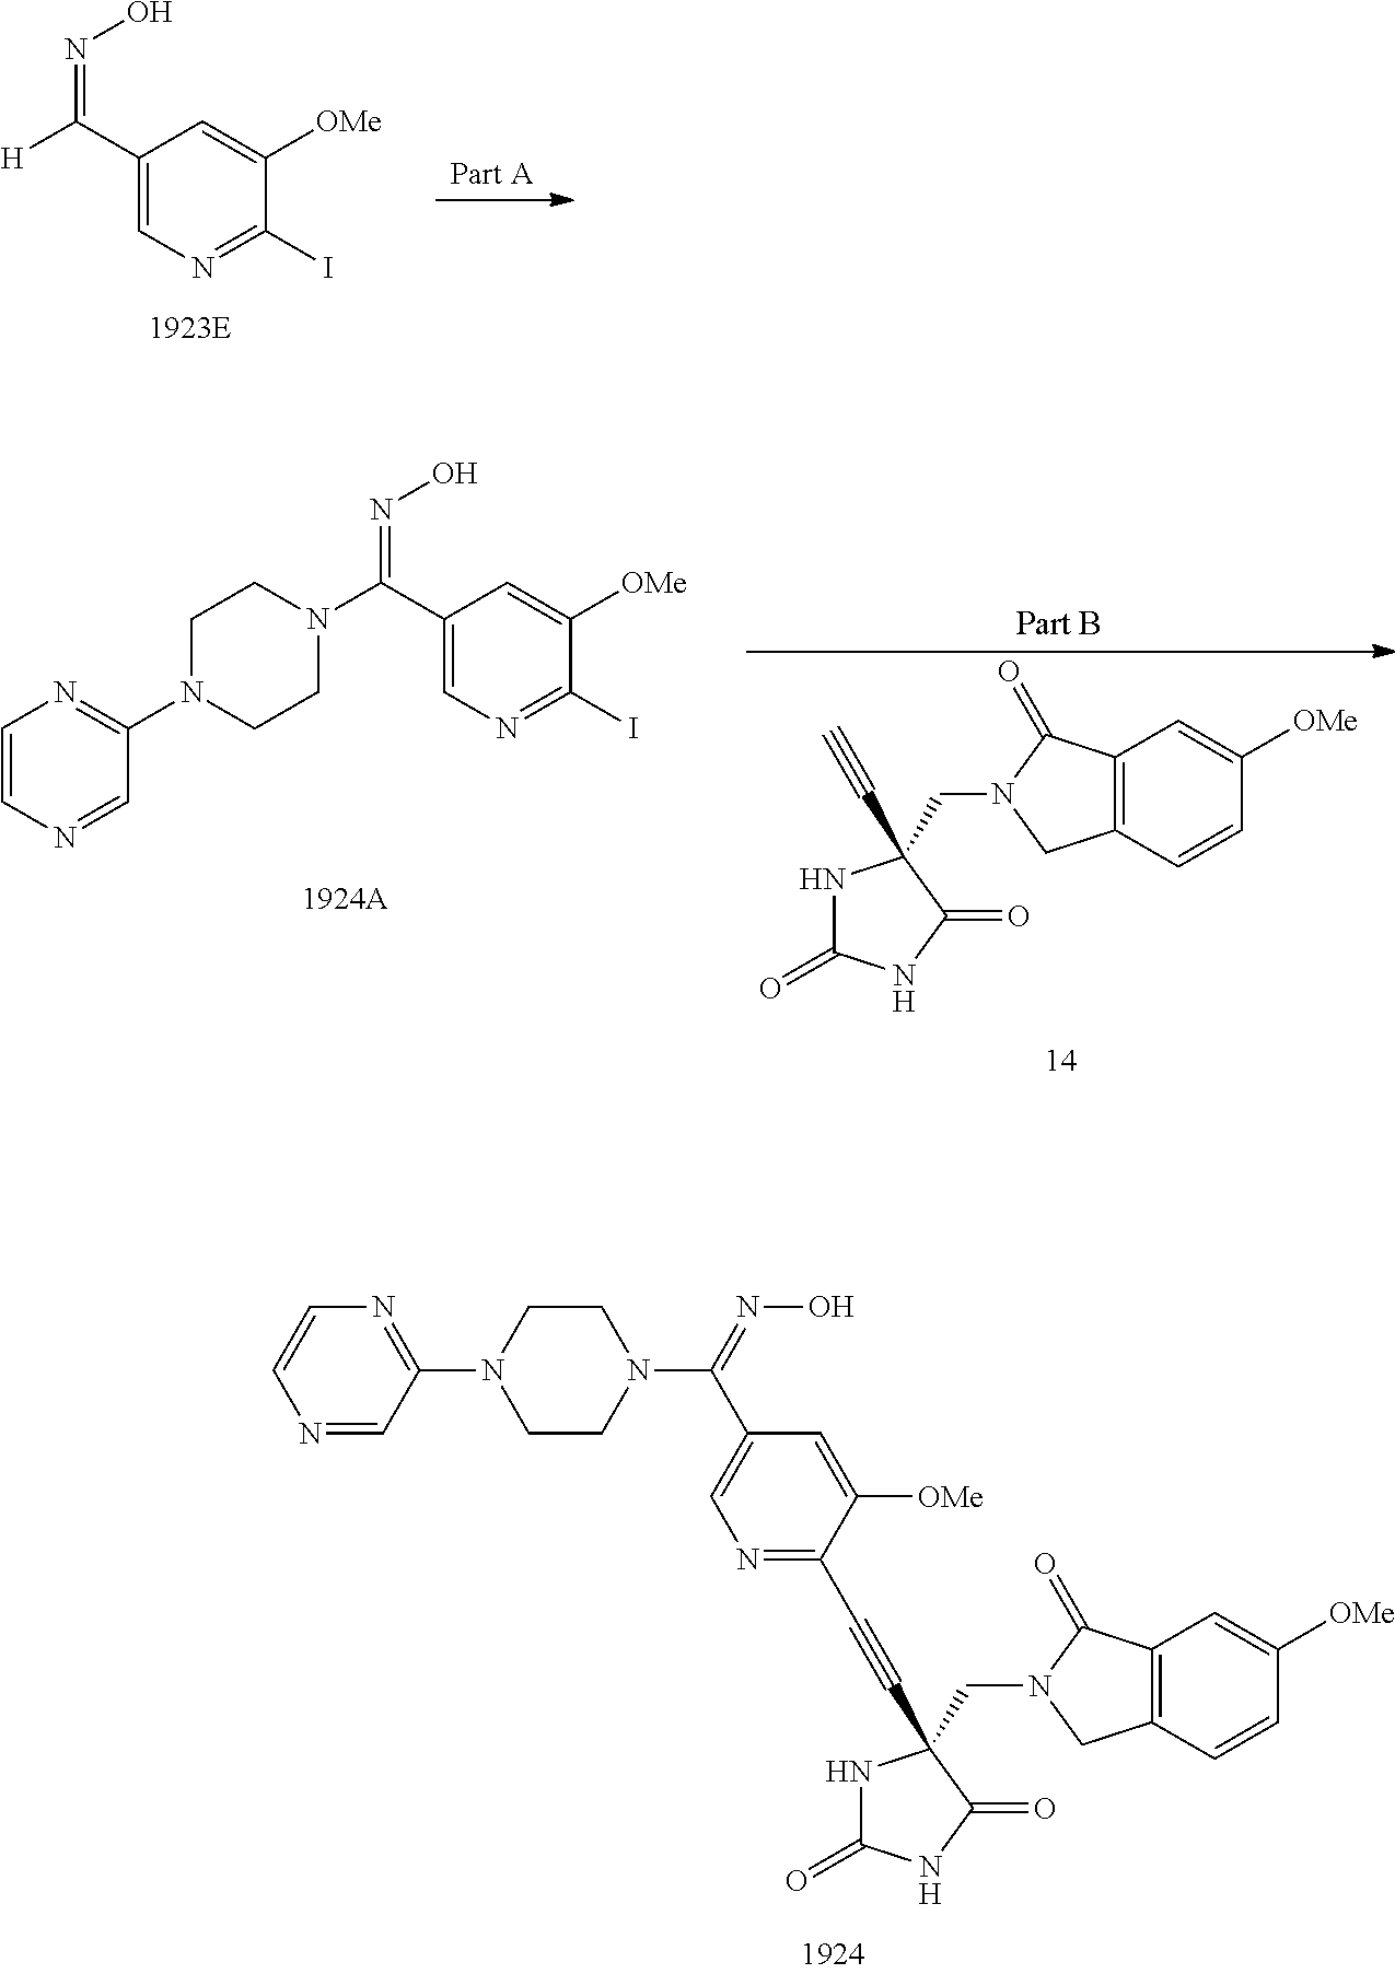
C1(C([H])=NO)=CN=C(I)C([OMe])=C1.N1C(=O)NC(=O)C1(CN1CC2=C(C1=O)C=C([OMe])C=C2)C#CC1=NC=C(C(=NO)N2CCN(C3=NC=CN=C3)CC2)C=C1[OMe].N1C(=O)NC(=O)C1(CN1CC2=C(C1=O)C=C([OMe])C=C2)C#C.C1(C(N2CCN(C3=NC=CN=C3)CC2)=NO)=CN=C(I)C([OMe])=C1
